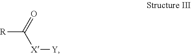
[R]C(=O)[X][Y]
